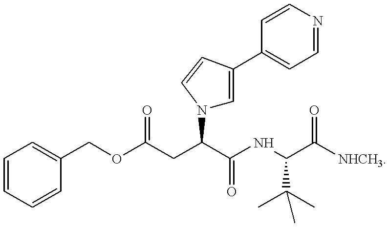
O(C(CC(C(NC(C([NHCH3])=O)C(C)(C)C)=O)N1C=C(C2=CC=NC=C2)C=C1)=O)CC1=CC=CC=C1
